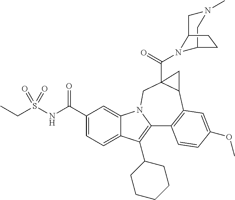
C1(C(NS(=O)(=O)CC)=O)=CC=C2C(=C1)N1C(=C2C2CCCCC2)C2=C(C3C(C(=O)N4C5CN(C)CC4CC5)(C1)C3)C=C(OC)C=C2
